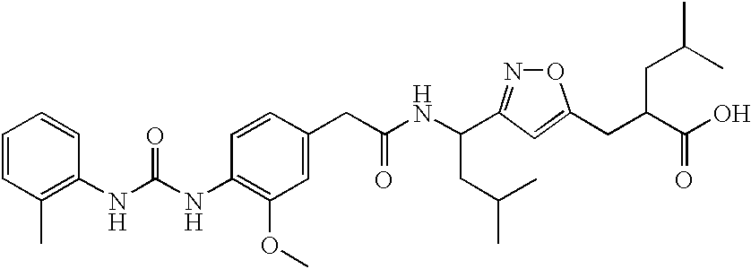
C1=CC(C)=C(NC(NC2=C(OC)C=C(CC(NC(CC(C)C)C3=NOC(CC(C(O)=O)CC(C)C)=C3)=O)C=C2)=O)C=C1
